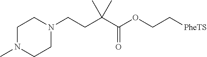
C1N(C)CCN(CCC(C(OCC[PheTS])=O)(C)C)C1
